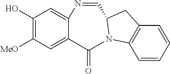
C12=C(C=CC=C1)N1C(C2)C=NC2=CC(O)=C([MeO])C=C2C1=O
